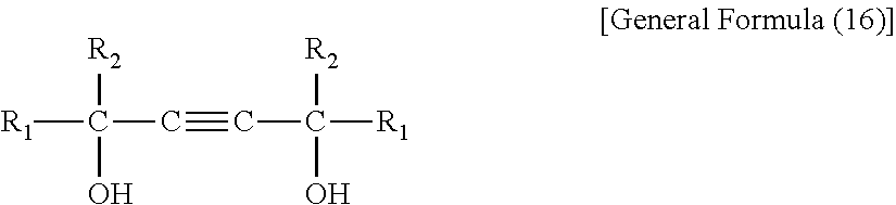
[R1]C([R2])(O)C#CC([R1])([R2])O
